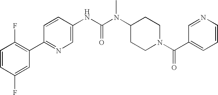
C1=CC(F)=CC(C2=NC=C(NC(N(C3CCN(C(=O)C4=CC=CN=C4)CC3)C)=O)C=C2)=C1F
